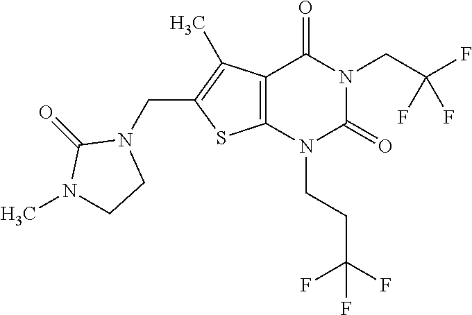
C12=C(N(CCC(F)(F)F)C(=O)N(CC(F)(F)F)C1=O)SC(CN1C(=O)N(C)CC1)=C2C
